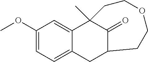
C1(OC)=CC=C2C(=C1)C1(C)C(=O)C(C2)CCOCC1
